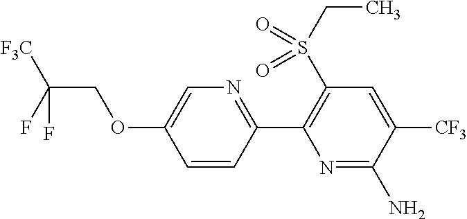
C(COC1=CN=C(C2=C(S(CC)(=O)=O)C=C([CF3])C(N)=N2)C=C1)(F)([F3C])F
